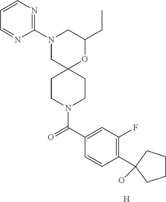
C1(CC)OC2(CN(C3=NC=CC=N3)C1)CCN(C(C1=CC(F)=C(C3(O)CCCC3)C=C1)=O)CC2.[H]
